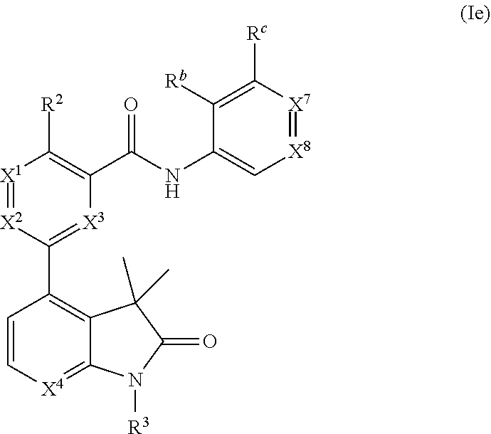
C1=C[X4]=C2C(=C1C1=[X3]C(C(NC3=C[X8]=[X7]C([Rc])=C3[Rb])=O)=C([R2])[X1]=[X2]1)C(C)(C)C(=O)N2[R3]
